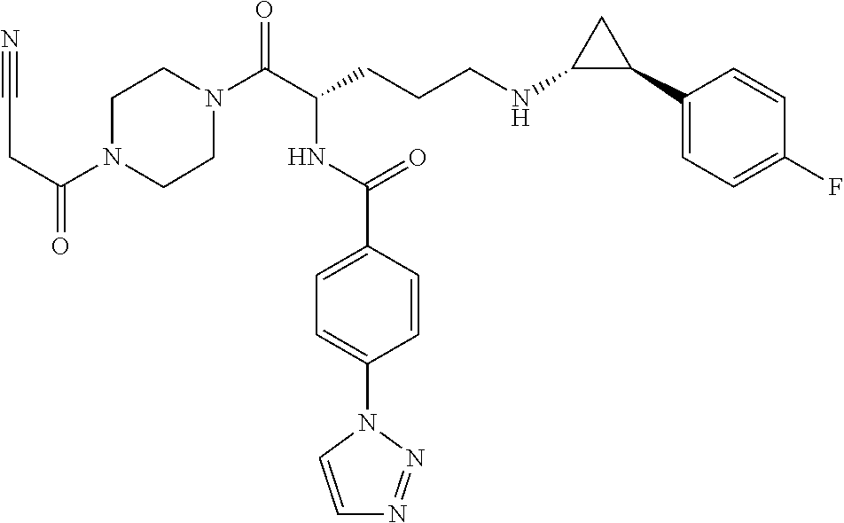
C1N(C(C(CCCNC2C(C3=CC=C(F)C=C3)C2)NC(C2=CC=C(N3C=CN=N3)C=C2)=O)=O)CCN(C(CC#N)=O)C1
